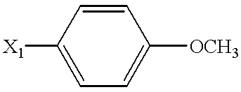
C1([X1])=CC=C([OCH3])C=C1
